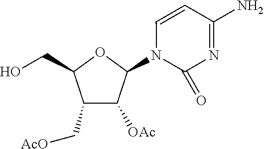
C1(C[AcO])C([OAc])C(N2C(=O)N=C(N)C=C2)OC1CO
